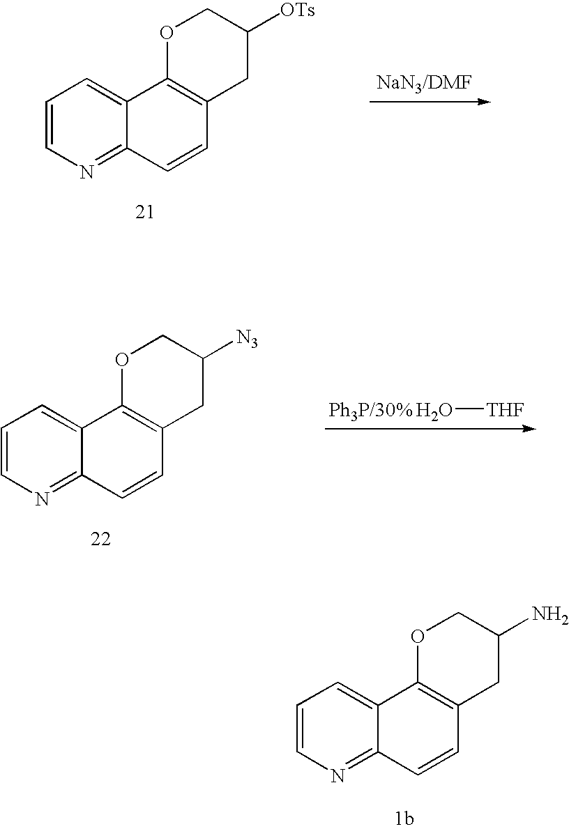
C1=CN=C2C(=C1)C1=C(C=C2)CC([OTs])CO1.C1=CN=C2C(=C1)C1=C(C=C2)CC([N3])CO1.O[THF].C1=CN=C2C(=C1)C1=C(C=C2)CC(N)CO1
